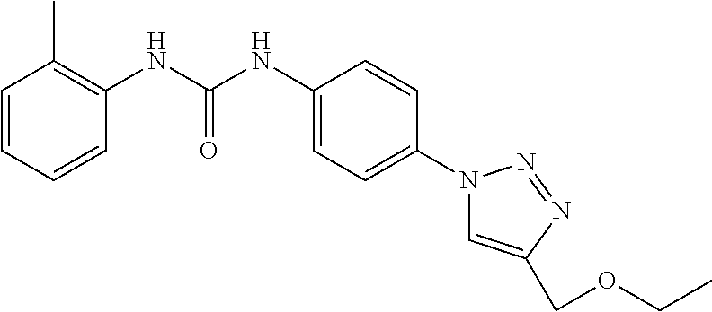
C1=CC=CC(NC(NC2=CC=C(N3C=C(COCC)N=N3)C=C2)=O)=C1C
